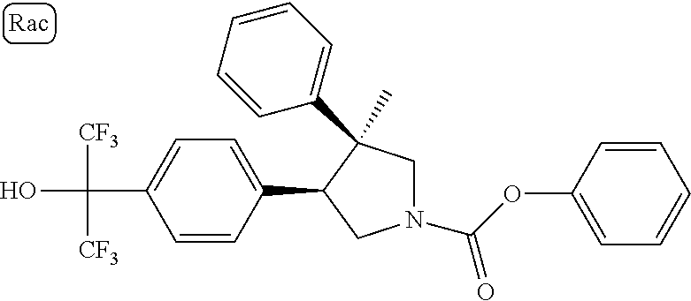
C(C1=CC=C(C2CN(C(=O)OC3=CC=CC=C3)CC2(C)C2=CC=CC=C2)C=C1)(O)([CF3])[CF3]
